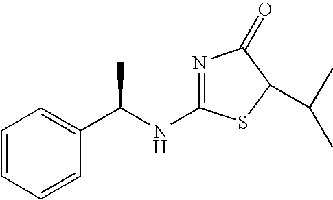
N1=C(NC(C2=CC=CC=C2)C)SC(C(C)C)C1=O
